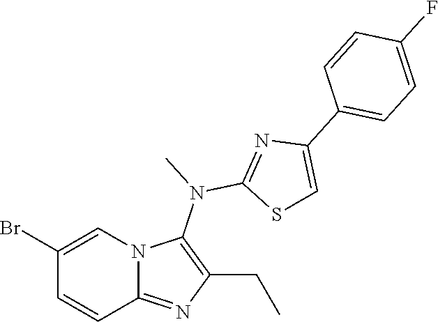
BrC1=CN2C(=NC(CC)=C2N(C)C2=NC(C3=CC=C(F)C=C3)=CS2)C=C1
